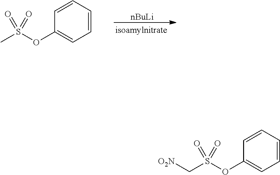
[nBuLi].C1=CC=CC=C1OS(C)(=O)=O.C1=CC=CC=C1OS(C[O2N])(=O)=O
